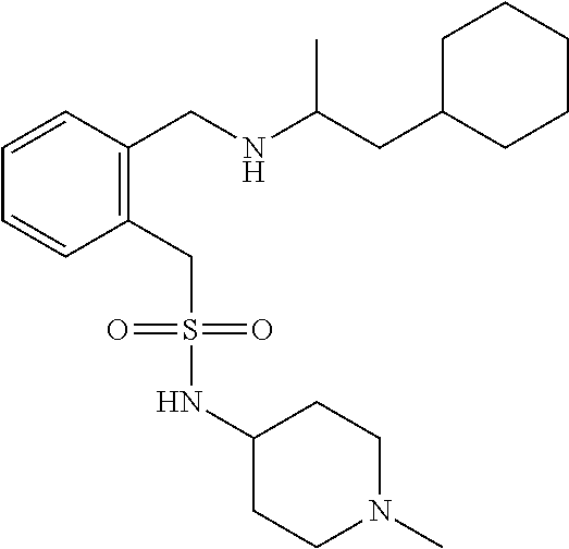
N(S(=O)(CC1=C(CNC(CC2CCCCC2)C)C=CC=C1)=O)C1CCN(C)CC1
